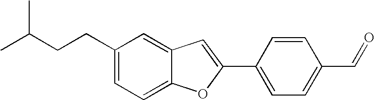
C(CC1=CC=C2C(=C1)C=C(C1=CC=C(C=O)C=C1)O2)C(C)C
